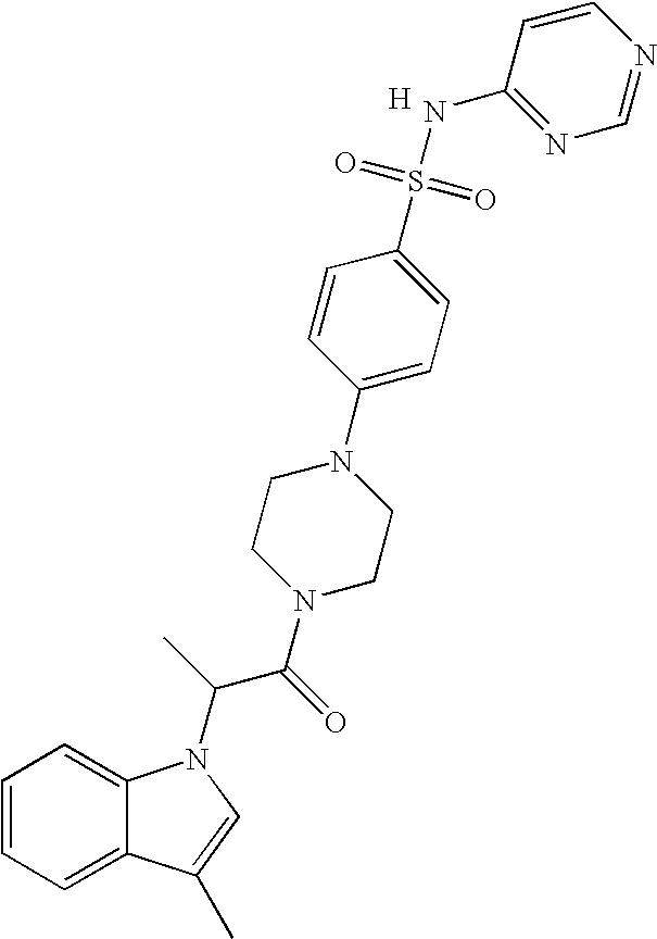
C1=CC=C2C(=C1)N(C(C(N1CCN(C3=CC=C(S(=O)(=O)NC4=NC=NC=C4)C=C3)CC1)=O)C)C=C2C.[H]
